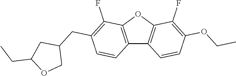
C12=C(OC3=C1C=CC(OCC)=C3F)C(F)=C(CC1CC(CC)OC1)C=C2
